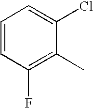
C1=CC(F)=C(C)C(Cl)=C1
